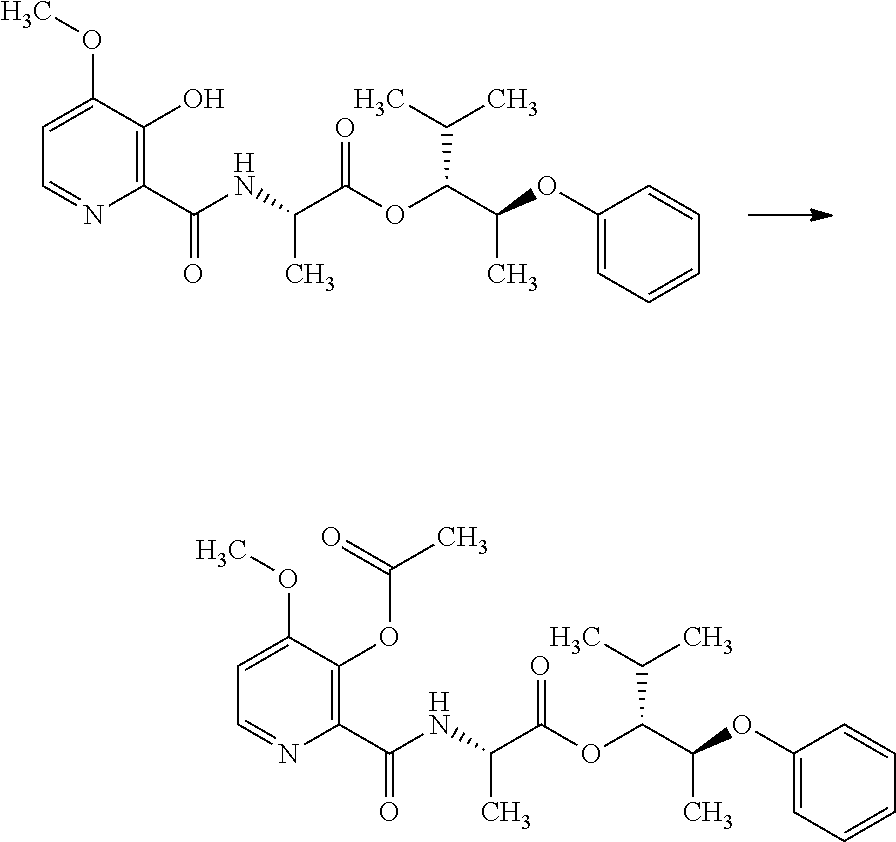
CC(C)C(OC(C(NC(C1=C(O)C(OC)=CC=N1)=O)C)=O)C(C)OC1=CC=CC=C1.CC(C)C(OC(C(NC(C1=C(OC(C)=O)C(OC)=CC=N1)=O)C)=O)C(C)OC1=CC=CC=C1
